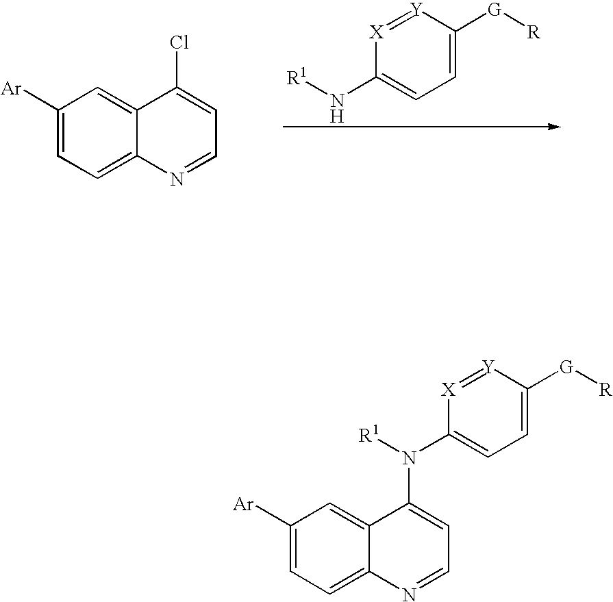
N(C1=CC=C([G][R])[Y]=[X]1)[R1].C1([Ar])=CC=C2C(=C1)C(Cl)=CC=N2.C1(N(C2=CC=NC3=CC=C([Ar])C=C32)[R1])=CC=C([G][R])[Y]=[X]1
